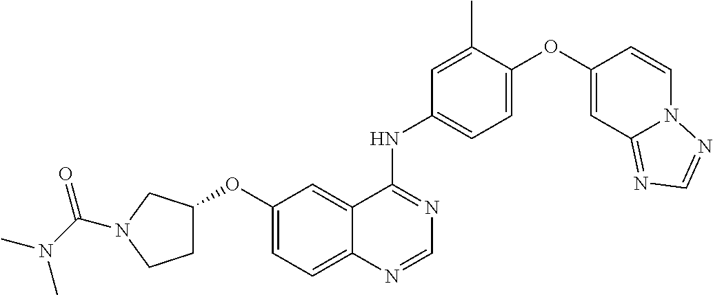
C12=CC=C(OC3CCN(C(=O)N(C)C)C3)C=C1C(NC1=CC=C(OC3=CC4=NC=NN4C=C3)C(C)=C1)=NC=N2
